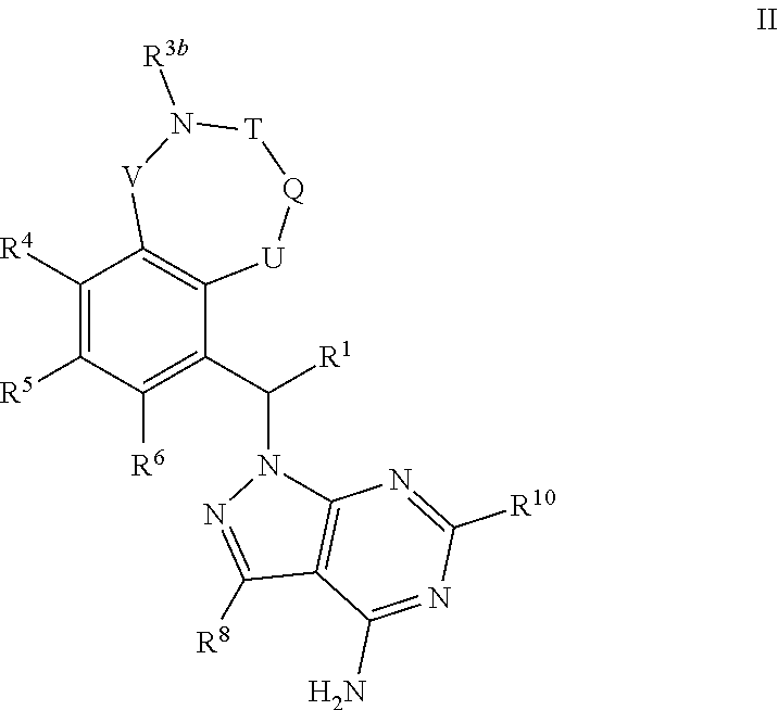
C1([R4])=C([R5])C([R6])=C(C([R1])N2C3=C(C([R8])=N2)C(N)=NC([R10])=N3)C2=C1[V]N([R3b])[T][Q][U]2
